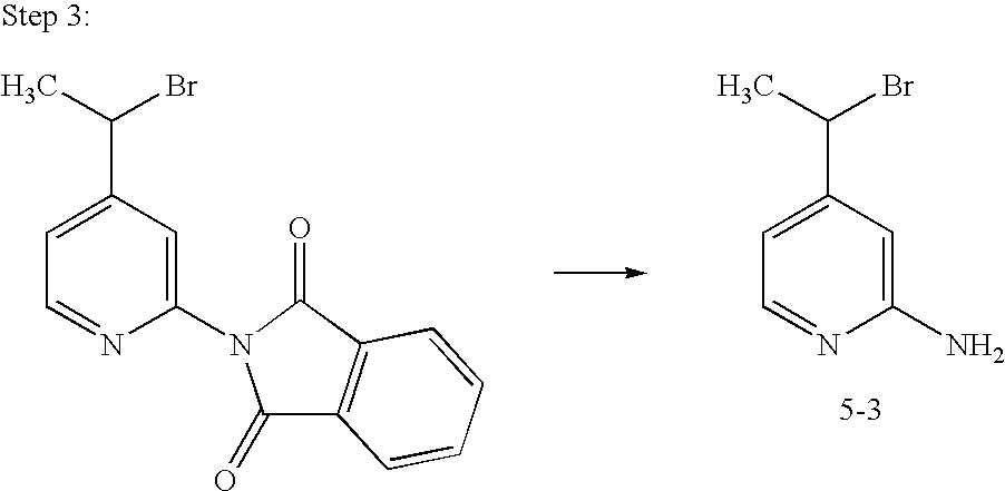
C1(N)=CC(C(C)Br)=CC=N1.C1(N2C(=O)C3=C(C2=O)C=CC=C3)=CC(C(C)Br)=CC=N1
